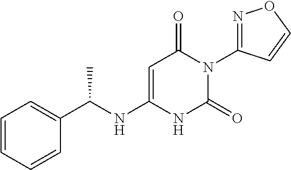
C1=CC=CC(C(NC2=CC(=O)N(C3=NOC=C3)C(=O)N2)C)=C1
